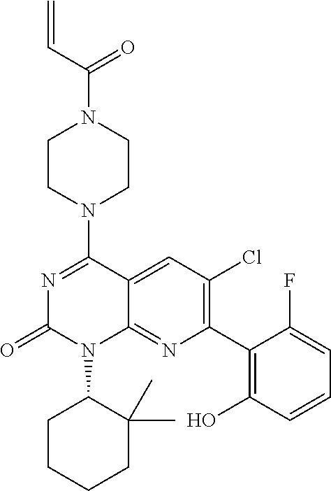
C1(N2CCN(C(=O)C=C)CC2)=NC(=O)N(C2CCCCC2(C)C)C2=NC(C3=C(O)C=CC=C3F)=C(Cl)C=C12
